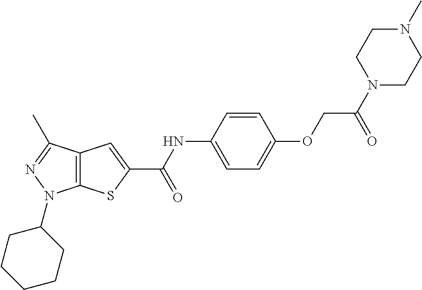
C12=C(C(C)=NN1C1CCCCC1)C=C(C(NC1=CC=C(OCC(N3CCN(C)CC3)=O)C=C1)=O)S2
